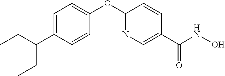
C1=C(C(CC)CC)C=CC(OC2=NC=C(C(NO)=O)C=C2)=C1
